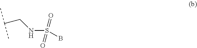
C(CNS(=O)(=O)B)(C)C
